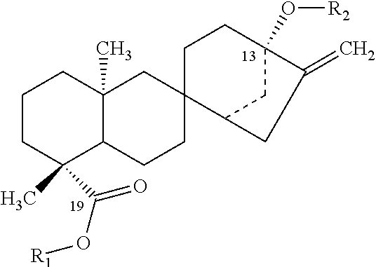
C1CC(C(=O)O[R1])(C)C2C(C)(C1)CC1(CC2)CCC2(O[R2])C(=C)CC1C2
